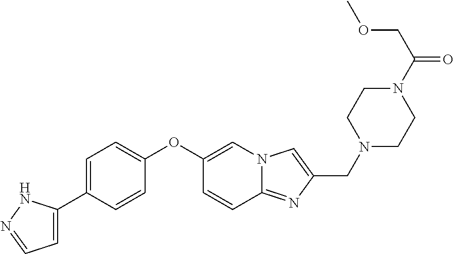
C1=C(C2=CC=C(OC3=CN4C(=NC(CN5CCN(C(COC)=O)CC5)=C4)C=C3)C=C2)NN=C1
